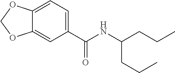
C1=C(C(NC(CCC)CCC)=O)C=C2C(=C1)OCO2
